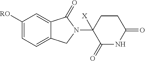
C1([RO])=CC=C2C(=C1)C(=O)N(C1([X])C(=O)NC(=O)CC1)C2
